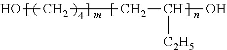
OCCC(O)[C2H5]
